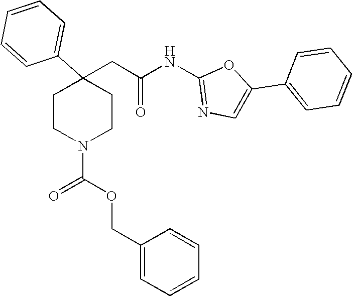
C1=CC=CC(C2(CC(NC3=NC=C(C4=CC=CC=C4)O3)=O)CCN(C(OCC3=CC=CC=C3)=O)CC2)=C1
